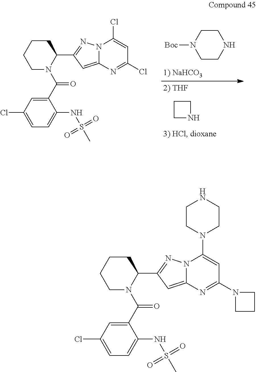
C1CNCCN1[Boc].C1NCC1.C1N(C(C2=CC(Cl)=CC=C2NS(C)(=O)=O)=O)C(C2=NN3C(=C2)N=C(Cl)C=C3Cl)CCC1.C1N(C(C2=CC(Cl)=CC=C2NS(C)(=O)=O)=O)C(C2=NN3C(=C2)N=C(N2CCC2)C=C3N2CCNCC2)CCC1
